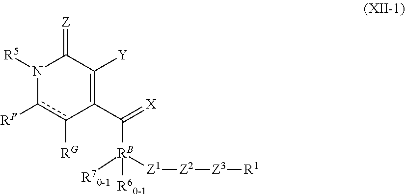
C(C1=C([Y])C(=[Z])N([R5])c([RF])c1[RG])(=[X])[RB]([R60-1])([R70-1])[Z1][Z2][Z3][R1]
